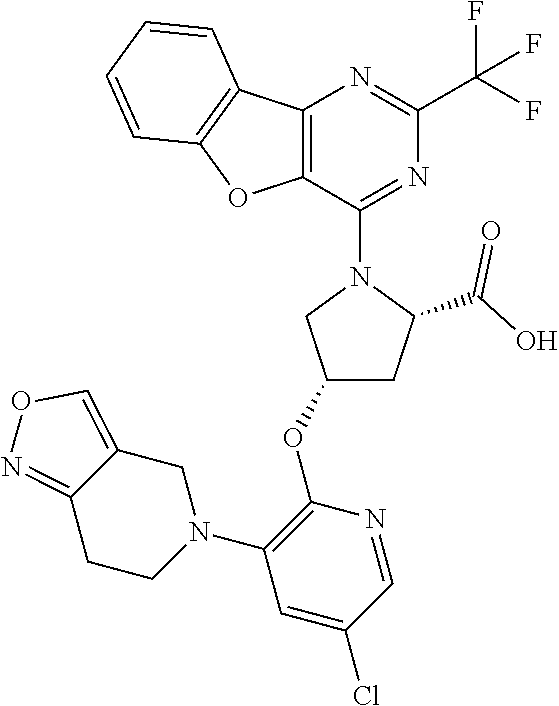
C1(OC2=C(N3CC4=CON=C4CC3)C=C(Cl)C=N2)CC(C(O)=O)N(C2=NC(C(F)(F)F)=NC3=C2OC2=C3C=CC=C2)C1
